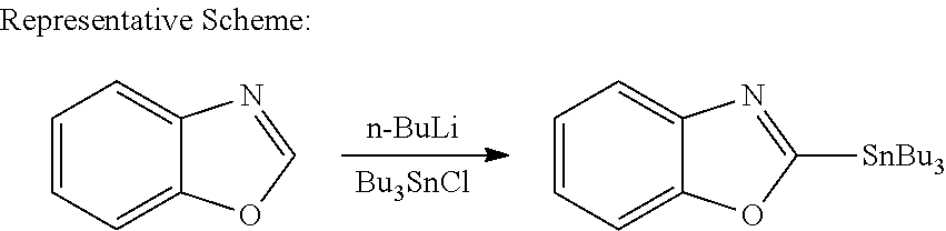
[n-BuLi].[Bu3SnCl].C1=CC=C2C(=C1)N=CO2.C1=CC=C2C(=C1)N=C([SnBu3])O2
